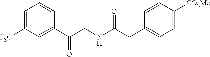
C1=C([F3C])C=C(C(CNC(CC2=CC=C([CO2Me])C=C2)=O)=O)C=C1
